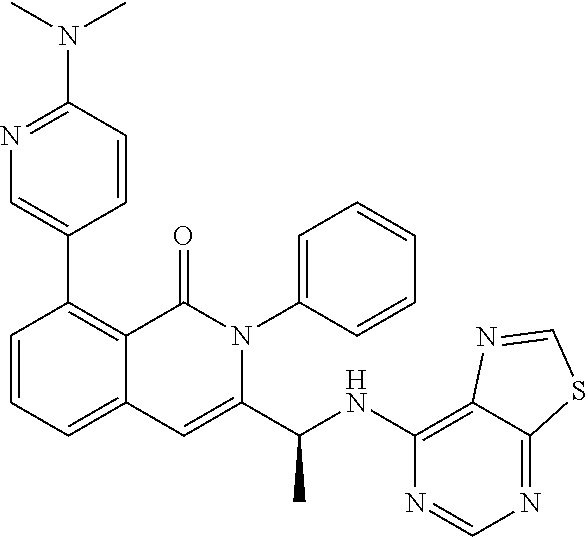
C1(C2=C3C(=CC=C2)C=C(C(NC2=C4C(=NC=N2)SC=N4)C)N(C2=CC=CC=C2)C3=O)=CN=C(N(C)C)C=C1
